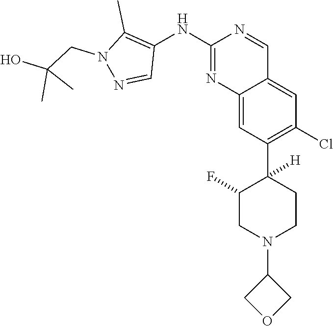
C12=CC(C3([H])CCN(C4COC4)CC3F)=C(Cl)C=C1C=NC(NC1=C(C)N(CC(O)(C)C)N=C1)=N2
